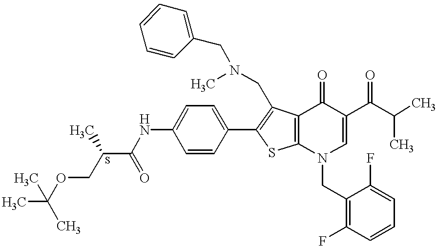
C1=CC(C2=C(CN(C)CC3=CC=CC=C3)C3=C(S2)N(CC2=C(F)C=CC=C2F)C=C(C(=O)C(C)C)C3=O)=CC=C1NC(C(COC(C)(C)C)C)=O
